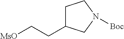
C1C(CC[MsO])CN([Boc])C1
